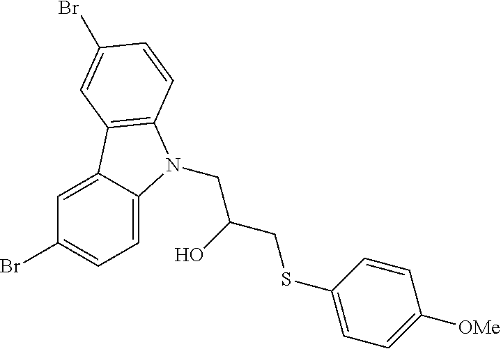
C1(Br)=CC=C2C(=C1)C1=C(N2CC(CSC2=CC=C([OMe])C=C2)O)C=CC(Br)=C1
